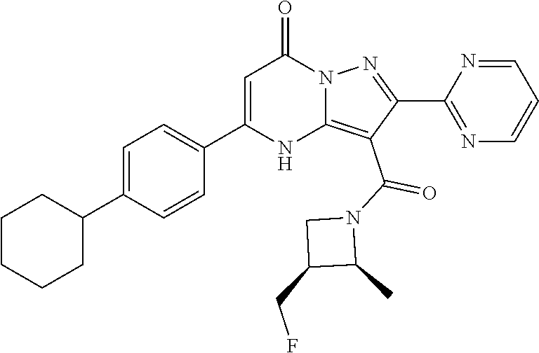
C1C(CF)C(C)N1C(C1=C2NC(C3=CC=C(C4CCCCC4)C=C3)=CC(=O)N2N=C1C1=NC=CC=N1)=O
